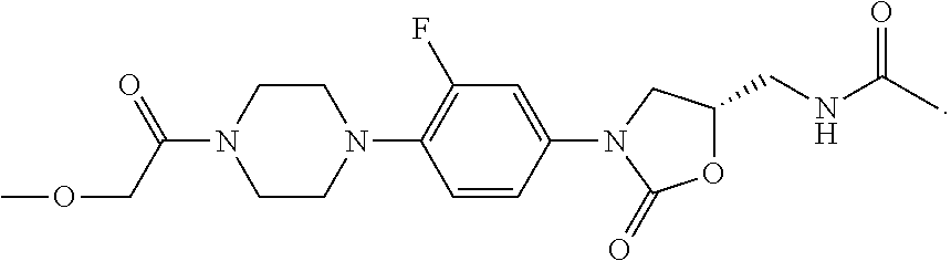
COCC(N1CCN(C2=C(F)C=C(N3C(=O)OC(CNC(C)=O)C3)C=C2)CC1)=O
